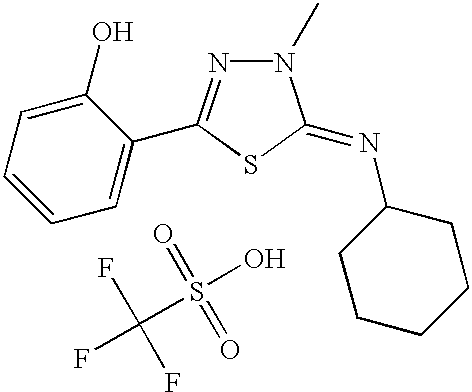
C1=CC=C(O)C(C2=NN(C)C(=NC3CCCCC3)S2)=C1.FC(S(O)(=O)=O)(F)F
